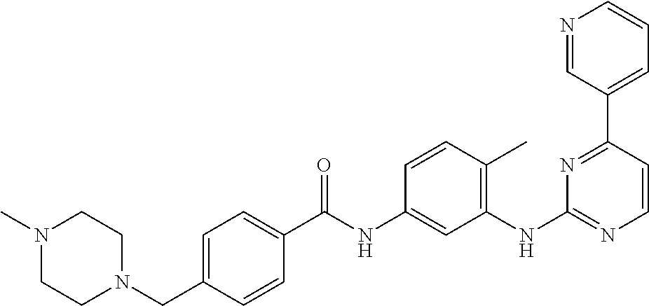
N1=CC(C2=NC(NC3=C(C)C=CC(NC(C4=CC=C(CN5CCN(C)CC5)C=C4)=O)=C3)=NC=C2)=CC=C1
